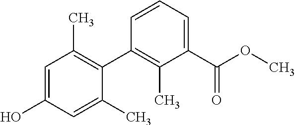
C1(C(OC)=O)=CC=CC(C2=C(C)C=C(O)C=C2C)=C1C
